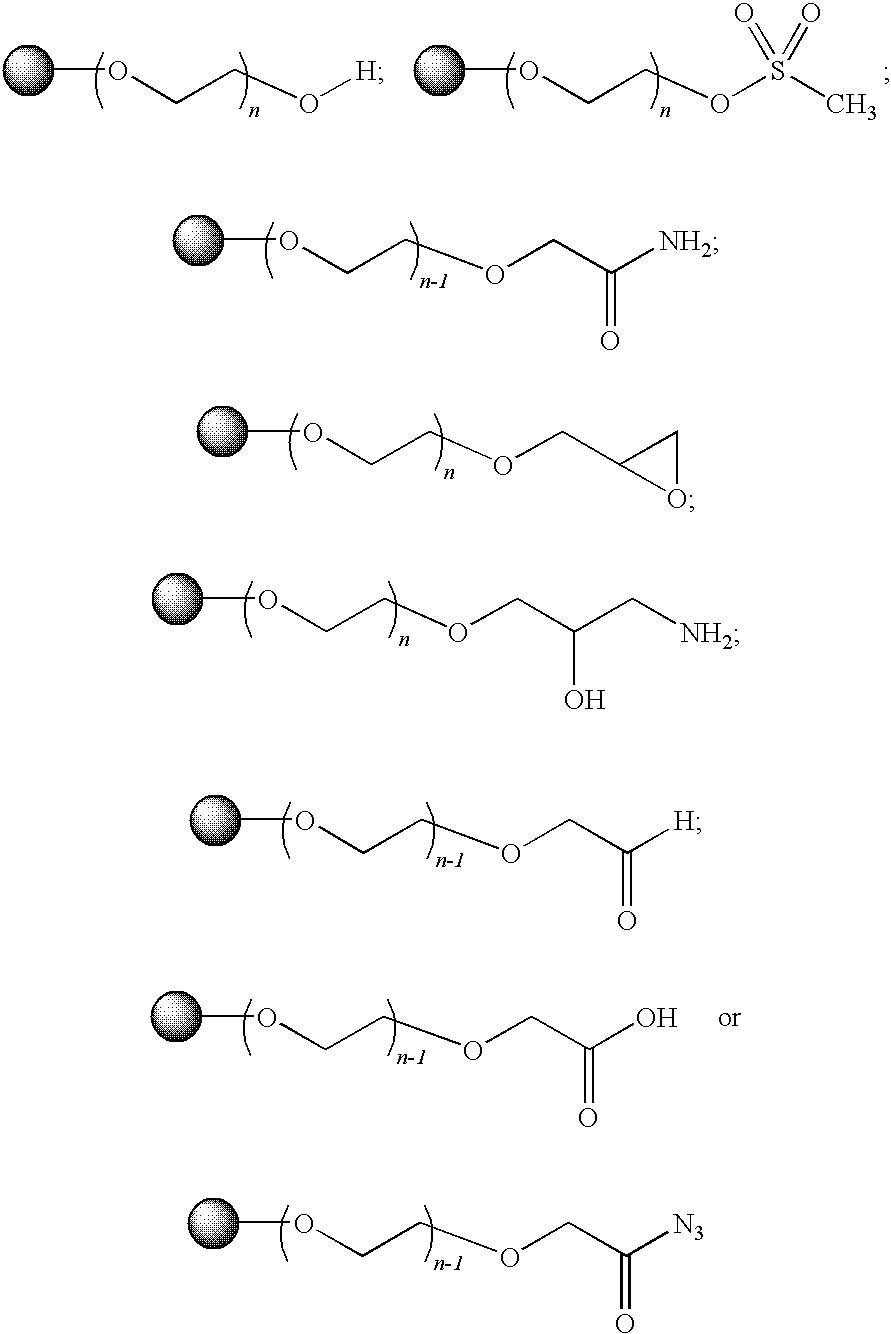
COCCOCC([NH2])=O.COCCOCC1OC1.COCCOCC(O)C[NH2].COCCOCC([H])=O.COCCOCC([N3])=O.COCCO[H].COCCOS(=O)(=O)C.COCCOCC(O)=O
